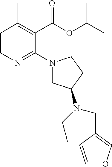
C1=CN=C(N2CC(N(CC)CC3=COC=C3)CC2)C(C(OC(C)C)=O)=C1C
